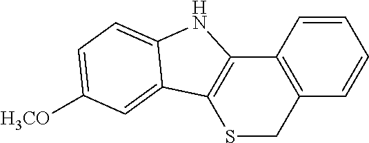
C1=CC2=C(C=C1)CSC1=C2NC2=CC=C([H3CO])C=C12
